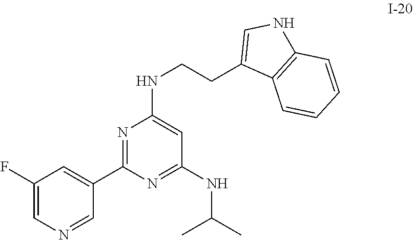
C1(C2=NC(NCCC3=CNC4=C3C=CC=C4)=CC(NC(C)C)=N2)=CC(F)=CN=C1
